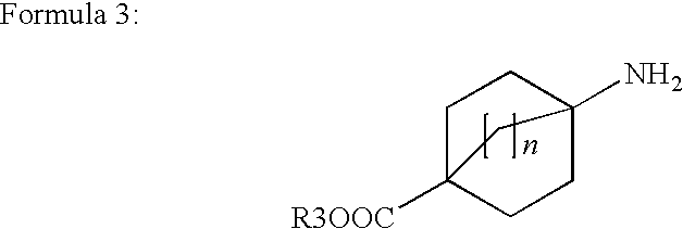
C1C2([R3OOC])CCC(N)(C1)C2
